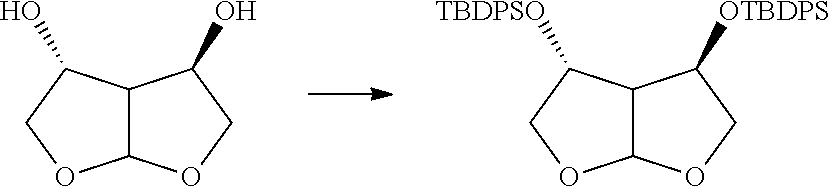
C12C(C(O)CO1)C(O)CO2.C12C(C([TBDPSO])CO1)C([OTBDPS])CO2
